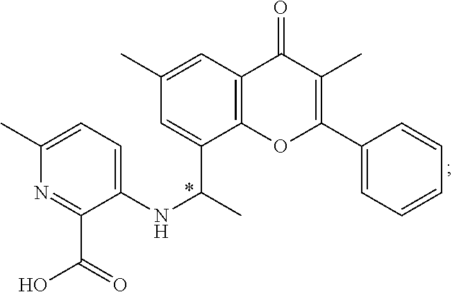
C1(C)=CC=C(NC(C)C2=CC(C)=CC3=C2OC(C2=CC=CC=C2)=C(C)C3=O)C(C(O)=O)=N1
